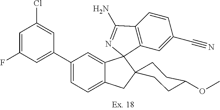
C1(C2=CC=C3C(=C2)C2(C4=C(C=CC(C#N)=C4)C(N)=N2)C2(C3)CCC(OC)CC2)=CC(F)=CC(Cl)=C1
